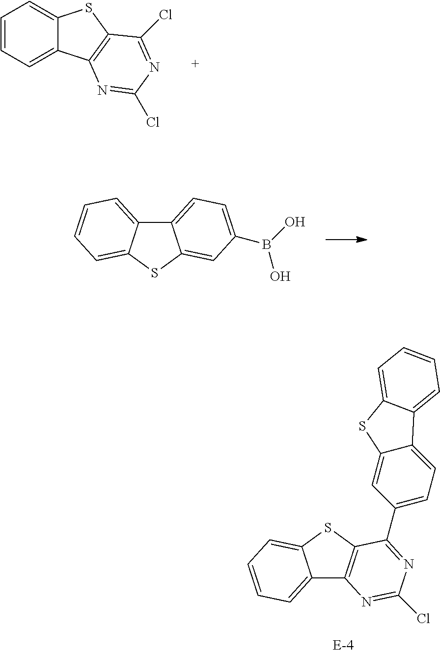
C12=CC=C(B(O)O)C=C1SC1=CC=CC=C21.C12=C(SC3=CC=CC=C13)C(C1=CC=C3C(=C1)SC1=CC=CC=C31)=NC(Cl)=N2.C1=CC=C2C(=C1)SC1=C2N=C(Cl)N=C1Cl
